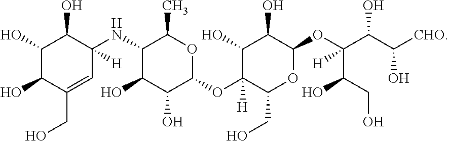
C1(O)C(O)C(CO)=CC(NC2C(O)C(O)C(OC3([H])C(CO)OC(OC(C(CO)O)(C(C(O)[CHO])O)[H])C(O)C3O)OC2C)([H])C1O
